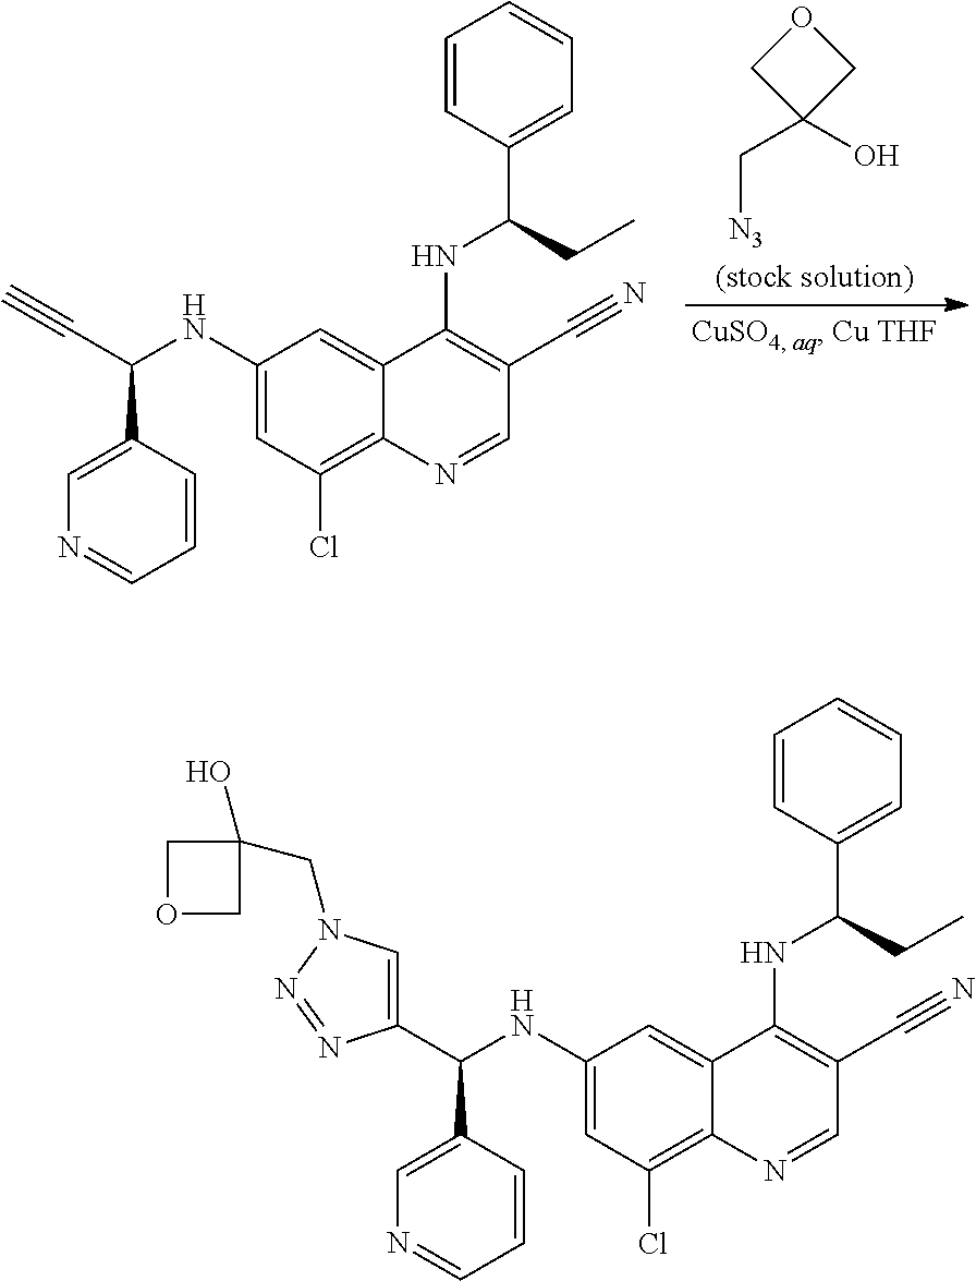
C([N3])C1(O)COC1.C1(NC(C2=CN=CC=C2)C#C)=CC(Cl)=C2C(=C1)C(NC(C1=CC=CC=C1)CC)=C(C#N)C=N2.C1(NC(C2=CN=CC=C2)C2=CN(CC3(O)COC3)N=N2)=CC(Cl)=C2C(=C1)C(NC(C1=CC=CC=C1)CC)=C(C#N)C=N2
